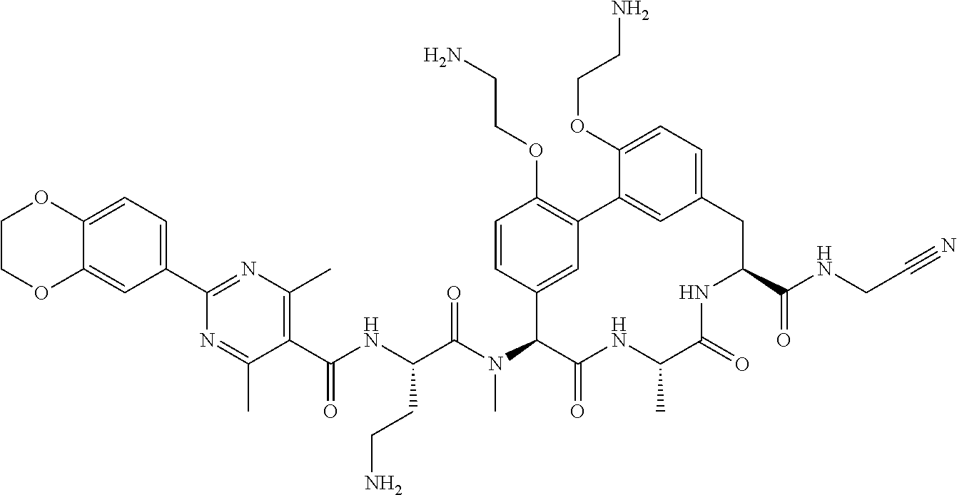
C12=CC(C3=NC(C)=C(C(NC(C(N(C4C5=CC(=C(OCCN)C=C5)C5=CC(=CC=C5OCCN)CC(C(NCC#N)=O)NC(=O)C(C)NC4=O)C)=O)CCN)=O)C(C)=N3)=CC=C1OCCO2
